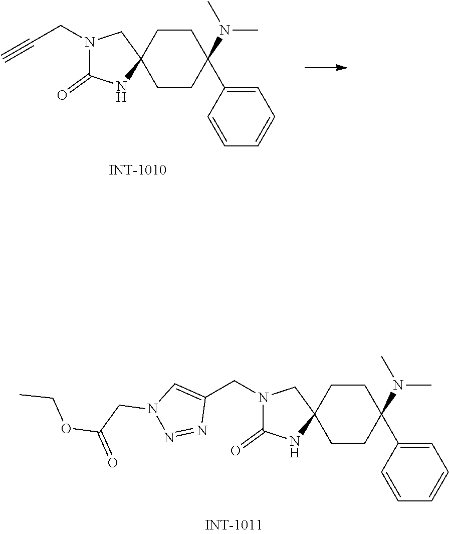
N1(CC#C)C(=O)NC2(C1)CCC(N(C)C)(C1=CC=CC=C1)CC2.N1(CC2=CN(CC(OCC)=O)N=N2)C(=O)NC2(C1)CCC(N(C)C)(C1=CC=CC=C1)CC2
